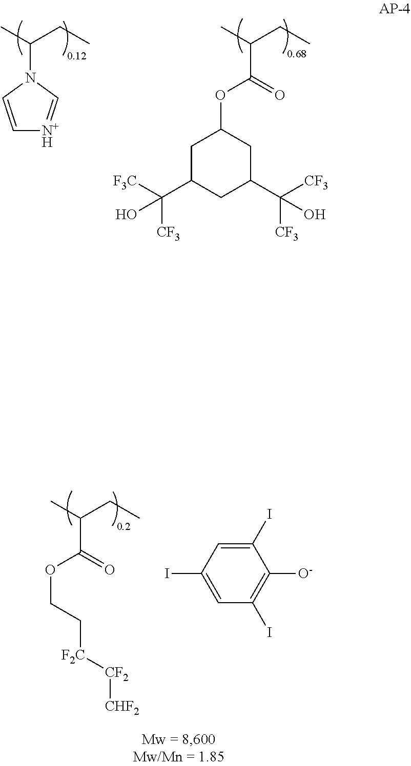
CC(CC)N1C=C[N+H]=C1.CC(CC)C(OC1CC(C([CF3])([F3C])O)CC(C([CF3])([CF3])O)C1)=O.CC(CC)C(OCC[F2C][CF2][CHF2])=O.C1(I)=CC(I)=CC(I)=C1[O-]
